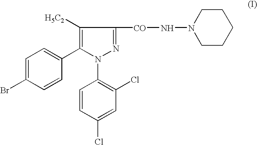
C1=C(Br)C=CC(C2=C([H5C2])C([CO]NN3CCCCC3)=NN2C2=C(Cl)C=C(Cl)C=C2)=C1
